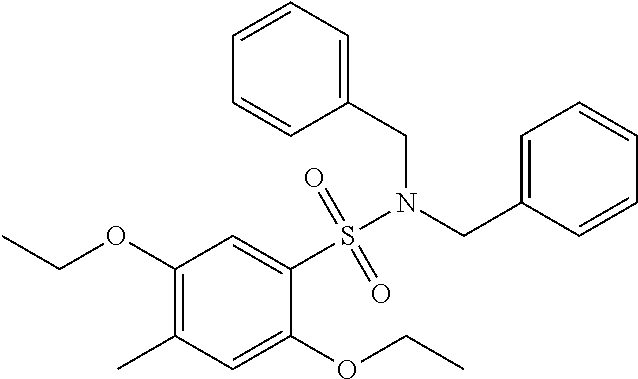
C1(OCC)=C(C)C=C(OCC)C(S(N(CC2=CC=CC=C2)CC2=CC=CC=C2)(=O)=O)=C1
